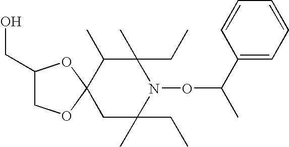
C1(CC)(C)C(C)C2(CC(CC)(C)N1OC(C)C1=CC=CC=C1)OCC(CO)O2
